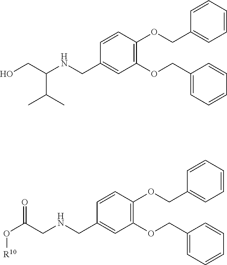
OCC(NCC1=CC(OCC2=CC=CC=C2)=C(OCC2=CC=CC=C2)C=C1)C(C)C.O(C(CNCC1=CC(OCC2=CC=CC=C2)=C(OCC2=CC=CC=C2)C=C1)=O)[R10]
